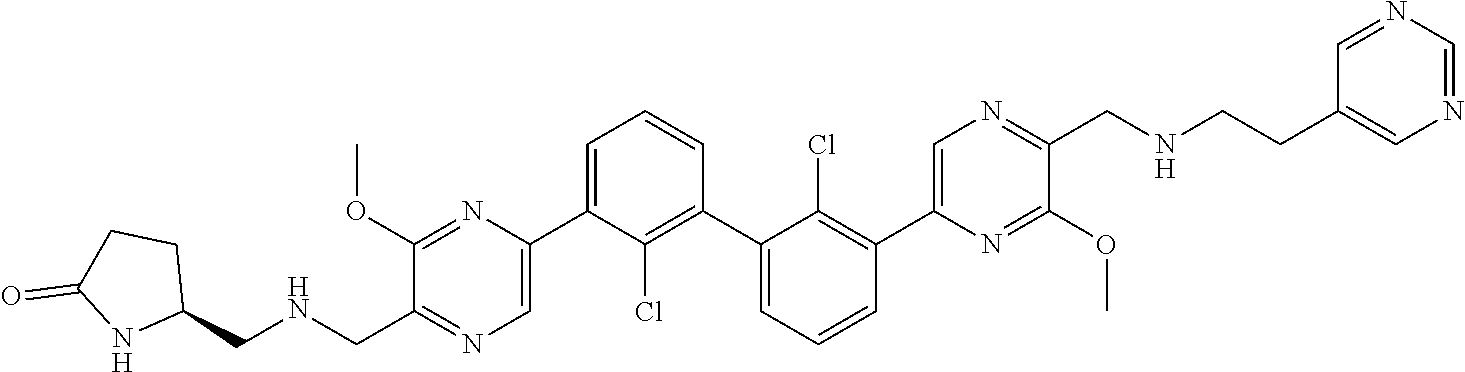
C1(OC)=NC(C2=CC=CC(C3=CC=CC(C4=CN=C(CNCCC5=CN=CN=C5)C(OC)=N4)=C3Cl)=C2Cl)=CN=C1C[HN]CC1CCC(=O)N1
